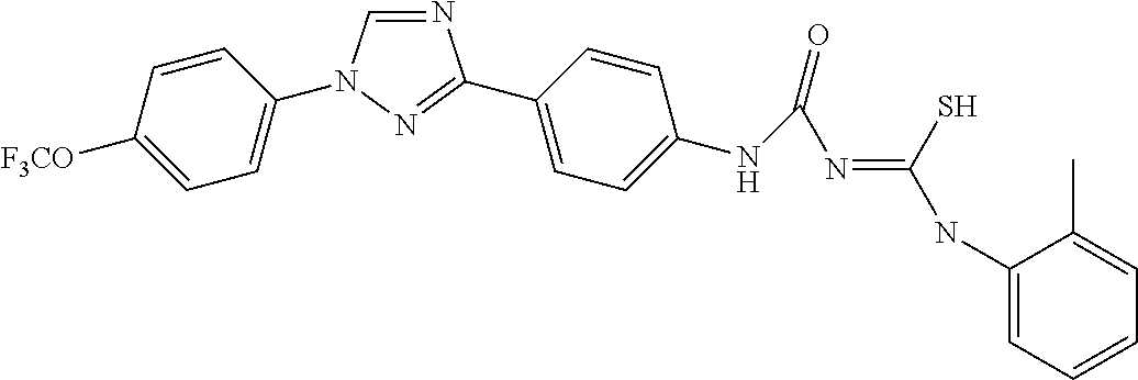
N1=CN(C2=CC=C([F3CO])C=C2)N=C1C1=CC=C(NC(=O)N=C(NC2=CC=CC=C2C)S)C=C1
